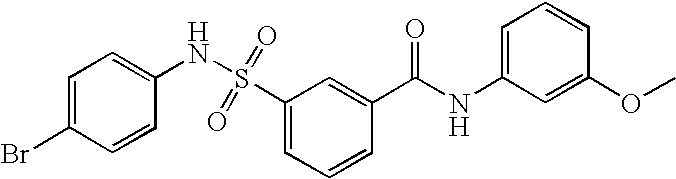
C1=C(NC(C2=CC(S(=O)(=O)NC3=CC=C(Br)C=C3)=CC=C2)=O)C=C(OC)C=C1
